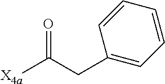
[X4a]C(CC1=CC=CC=C1)=O
